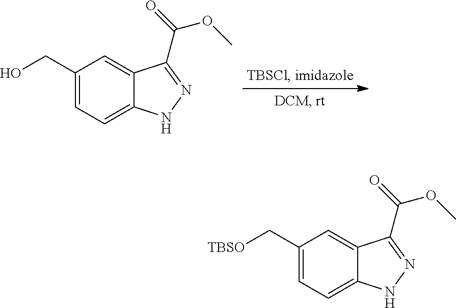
C1(CO)=CC=C2C(=C1)C(C(=O)OC)=NN2.C1(C[TBSO])=CC=C2C(=C1)C(C(=O)OC)=NN2
